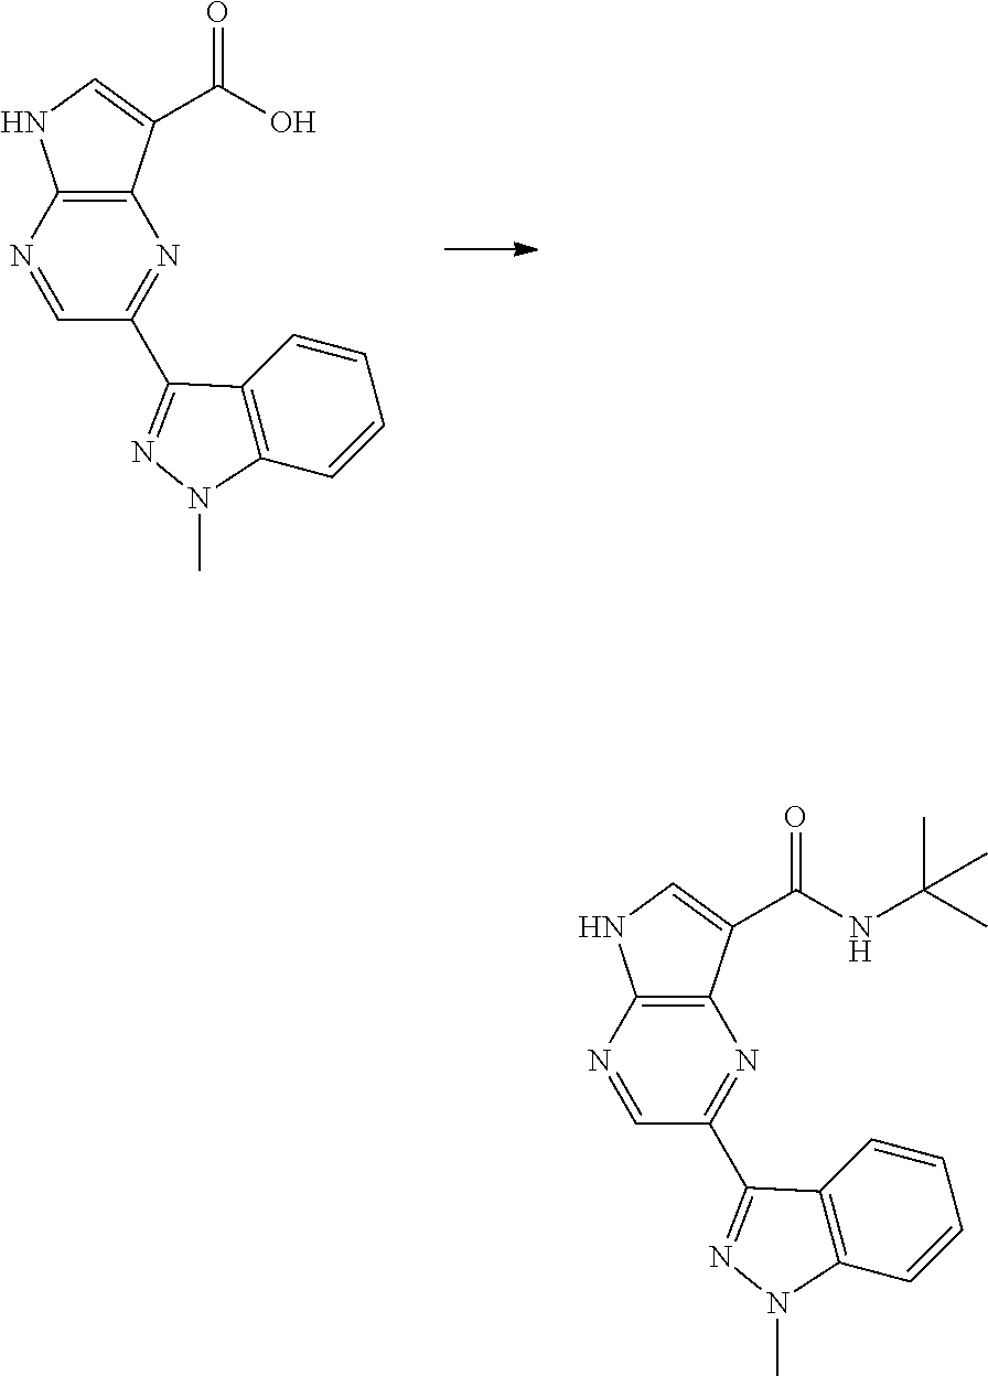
C1=NC2=C(N=C1C1=NN(C)C3=C1C=CC=C3)C(C(O)=O)=CN2.C1=NC2=C(N=C1C1=NN(C)C3=C1C=CC=C3)C(C(NC(C)(C)C)=O)=CN2
